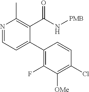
C1(C2=CC=NC(C)=C2C(N[PMB])=O)=C(F)C([OMe])=C(Cl)C=C1
